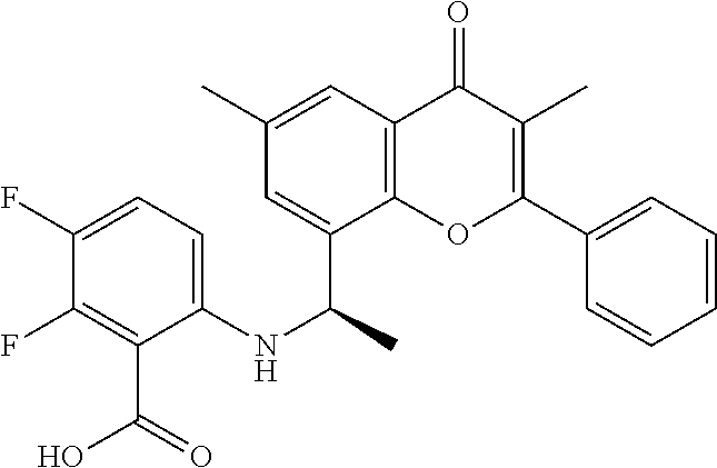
C1(C(NC2=CC=C(F)C(F)=C2C(=O)O)C)=CC(C)=CC2=C1OC(C1=CC=CC=C1)=C(C)C2=O
